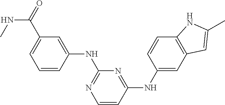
C1=CC(NC2=NC=CC(NC3=CC4=C(C=C3)NC(C)=C4)=N2)=CC(C(=O)NC)=C1
